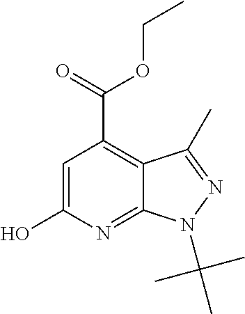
C1=C(O)N=C2C(=C1C(=O)OCC)C(C)=NN2C(C)(C)C
